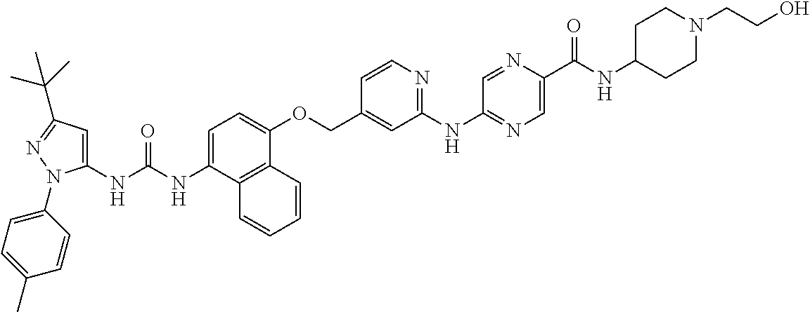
N(C1=CC=C(OCC2=CC(NC3=NC=C(C(NC4CCN(CCO)CC4)=O)N=C3)=NC=C2)C2=C1C=CC=C2)C(=O)NC1=CC(C(C)(C)C)=NN1C1=CC=C(C)C=C1
